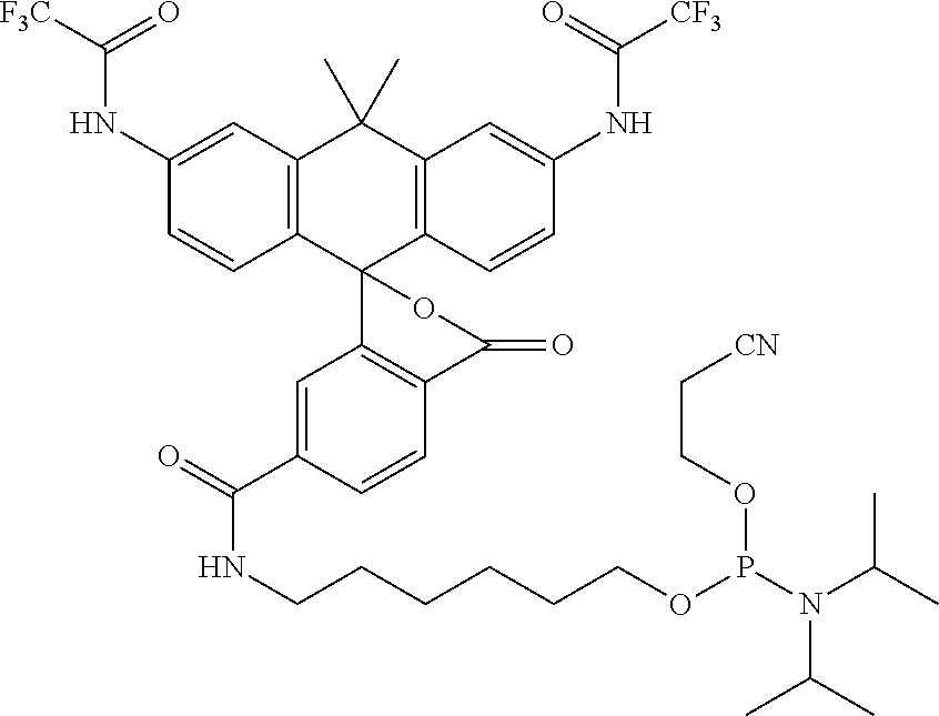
C12=C(C=C(NC([F3C])=O)C=C1)C(C)(C)C1=C(C23C2=C(C=CC(C(=O)NCCCCCCOP(N(C(C)C)C(C)C)OCC[CN])=C2)C(=O)O3)C=CC(NC(=O)[CF3])=C1
